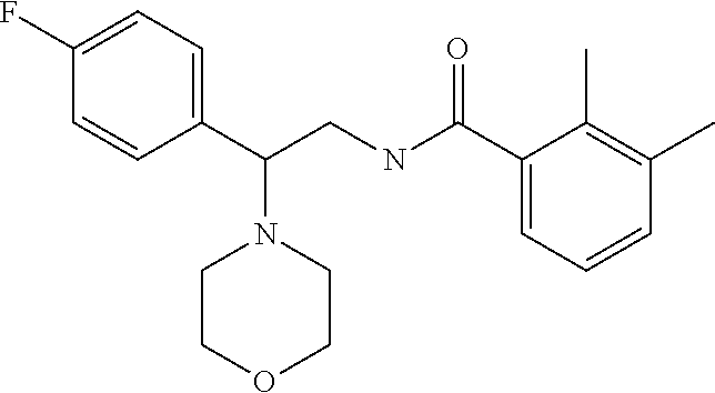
C1(F)=CC=C(C(CNC(=O)C2=CC=CC(C)=C2C)N2CCOCC2)C=C1
